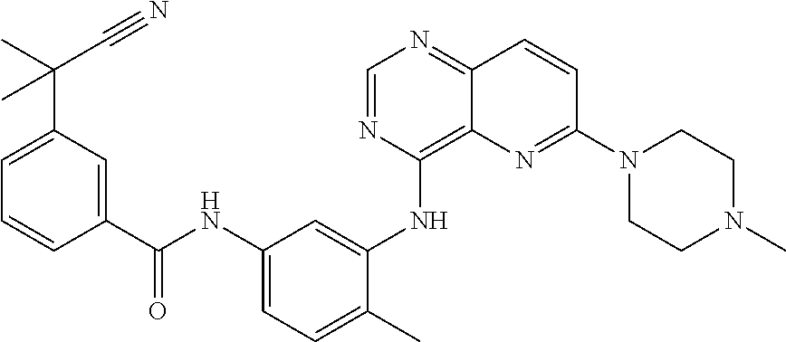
C1=NC(NC2=CC(NC(C3=CC(C(C)(C#N)C)=CC=C3)=O)=CC=C2C)=C2C(=N1)C=CC(N1CCN(C)CC1)=N2
